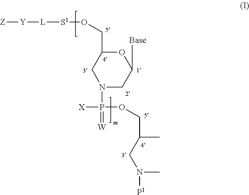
N1(P([X])(=[W])OCC(C)CN(C)[P1])CC([Base])OC(CO[S1][L][Y][Z])C1
